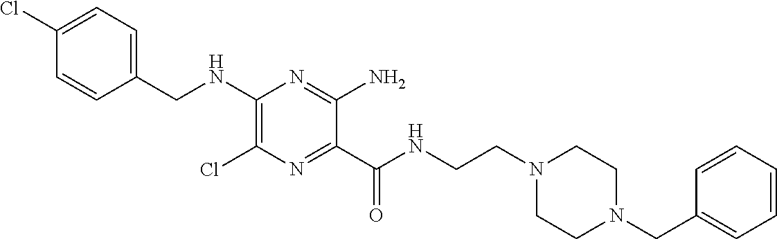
C1=C(Cl)C=CC(CNC2=C(Cl)N=C(C(NCCN3CCN(CC4=CC=CC=C4)CC3)=O)C(N)=N2)=C1
